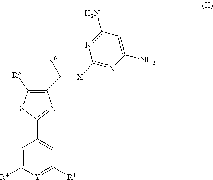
C1(C([X]C2=NC([NH2])=CC(N)=N2)[R6])=C([R5])SC(C2=CC([R1])=[Y]C([R4])=C2)=N1
